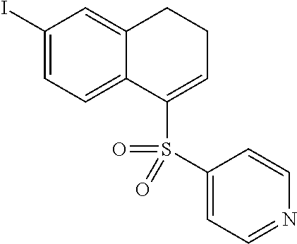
C1(I)=CC=C2C(=C1)CCC=C2S(=O)(C1=CC=NC=C1)=O
